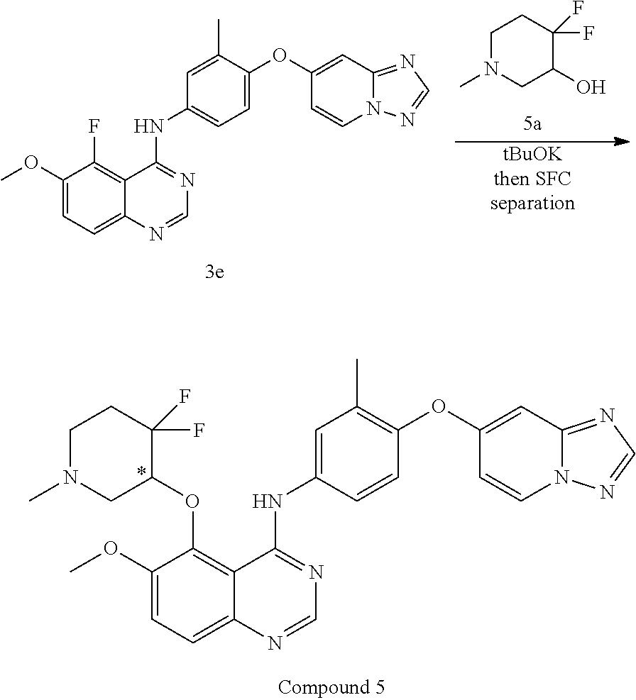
C1(OC)=CC=C2C(=C1OC1C(F)(F)CCN(C)C1)C(NC1=CC(C)=C(OC3=CC4=NC=NN4C=C3)C=C1)=NC=N2.C1(OC)=CC=C2C(=C1F)C(NC1=CC=C(OC3=CC4=NC=NN4C=C3)C(C)=C1)=NC=N2.[tBuOKthen SFCseparation].C1N(C)CC(O)C(F)(F)C1
